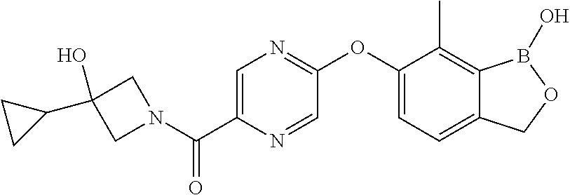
C1(OC2=NC=C(C(=O)N3CC(O)(C4CC4)C3)N=C2)=CC=C2C(=C1C)B(O)OC2
